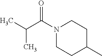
CC(C)C(N1CCC(C)CC1)=O
